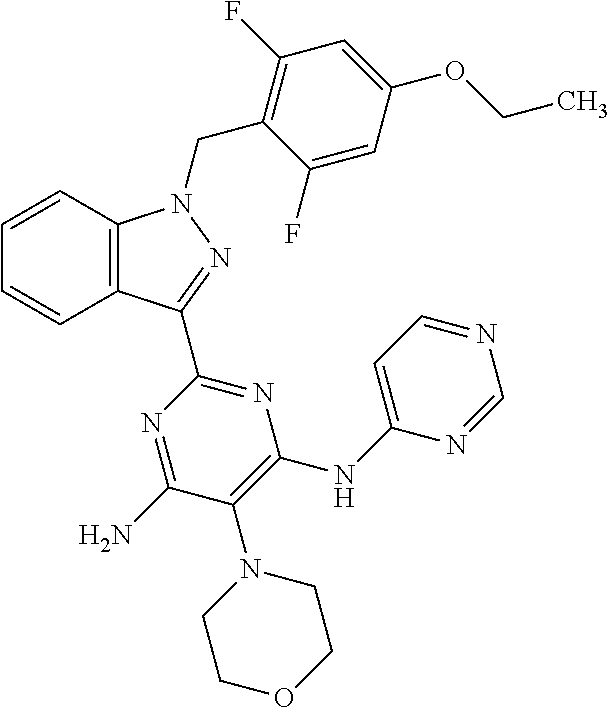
C1=CC2=C(C=C1)C(C1=NC(NC3=CC=NC=N3)=C(N3CCOCC3)C(N)=N1)=NN2CC1=C(F)C=C(OCC)C=C1F
